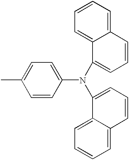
CC1=CC=C(N(C2=CC=CC3=CC=CC=C23)C2=CC=CC3=CC=CC=C23)C=C1
